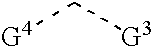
[G4]C[G3]
